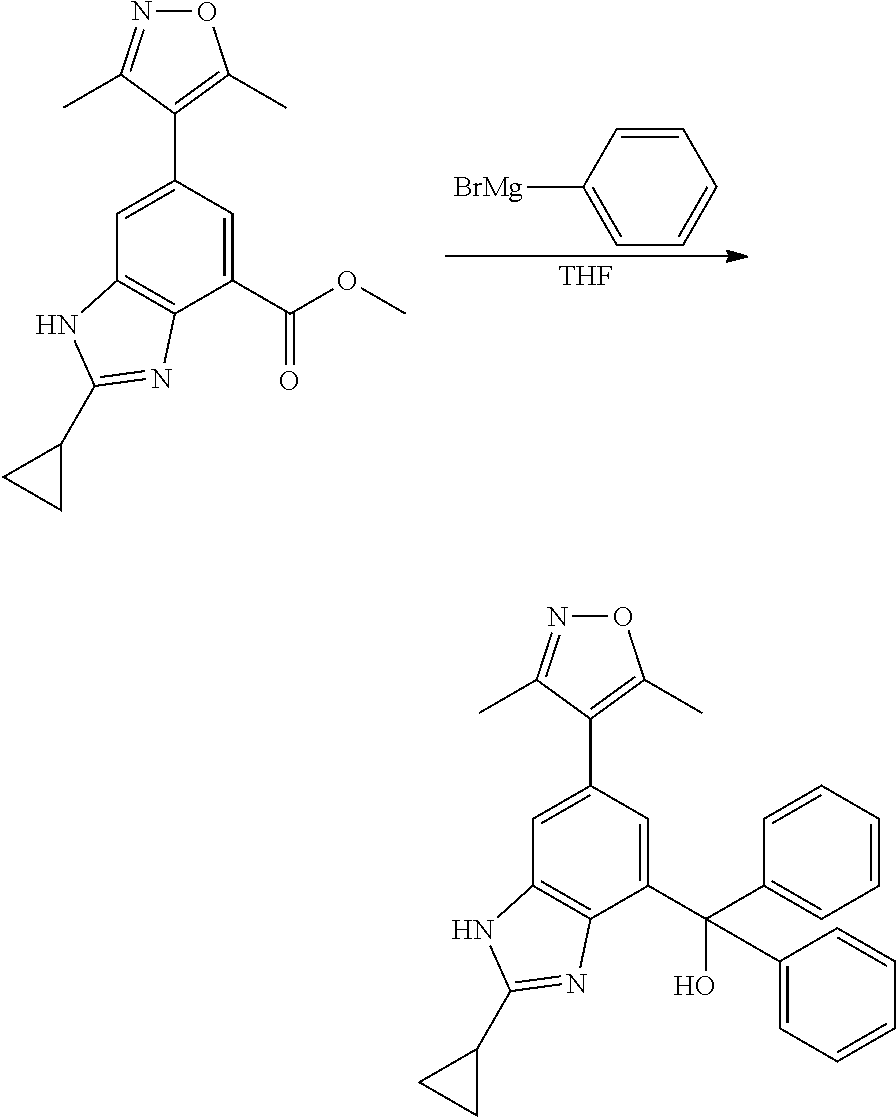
[THF].C1=CC([BrMg])=CC=C1.C1=C(C2=C(C)ON=C2C)C=C(C(OC)=O)C2=C1NC(C1CC1)=N2.C1=C(C2=C(C)ON=C2C)C=C(C(C2=CC=CC=C2)(O)C2=CC=CC=C2)C2=C1NC(C1CC1)=N2
